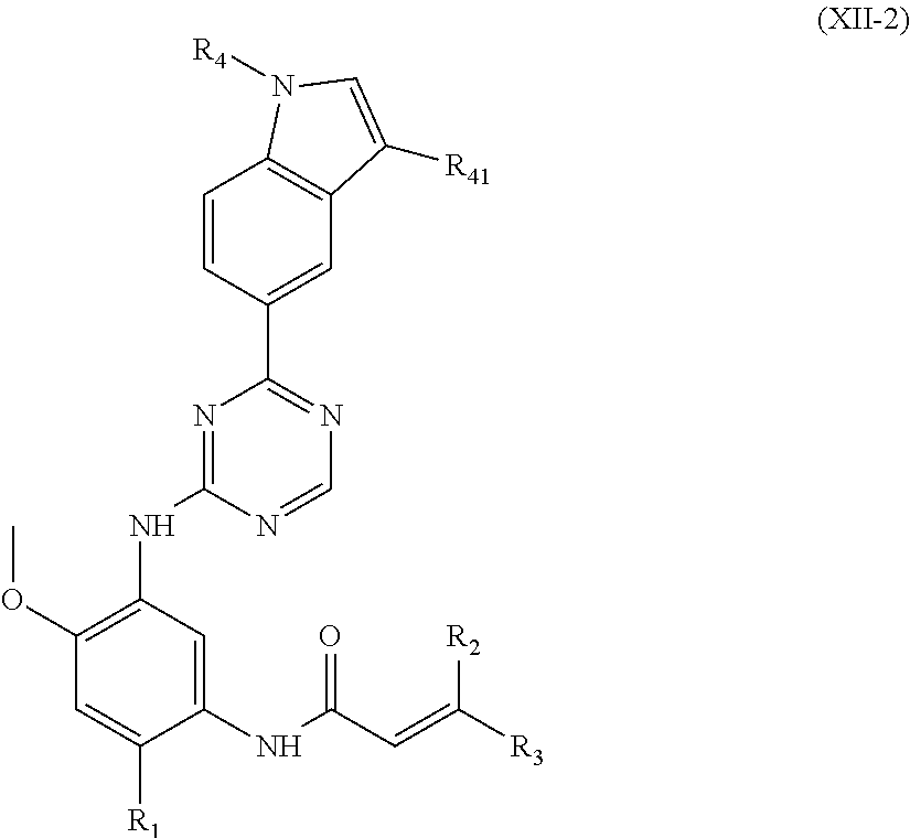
C1(NC(C=C([R3])[R2])=O)=CC(NC2=NC(C3=CC4=C(C=C3)N([R4])C=C4[R41])=NC=N2)=C(OC)C=C1[R1]
